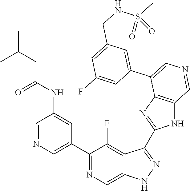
C1(C2=CN=CC(NC(CC(C)C)=O)=C2)=NC=C2C(=C1F)C(C1=NC3=C(N1)C=NC=C3C1=CC(CNS(C)(=O)=O)=CC(F)=C1)=NN2
